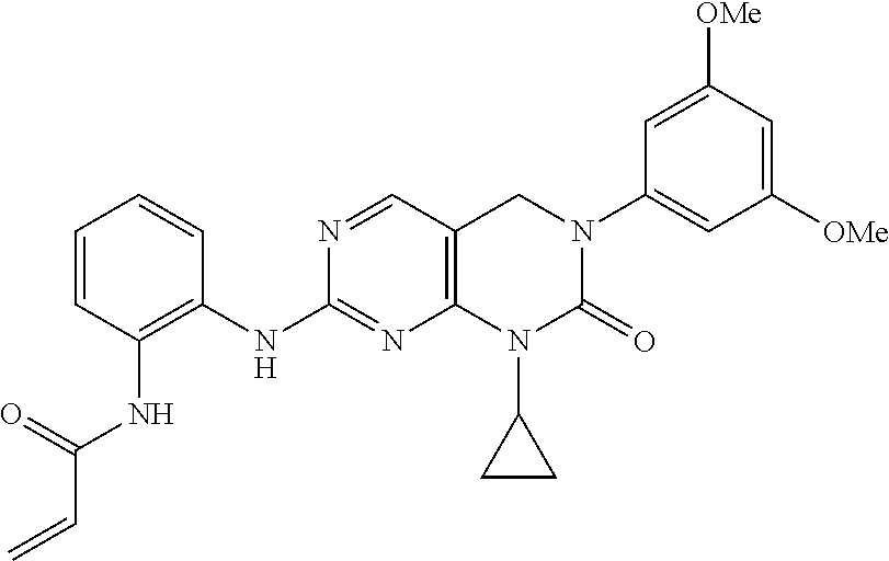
N(C1=NC2=C(C=N1)CN(C1=CC([OMe])=CC([OMe])=C1)C(=O)N2C1CC1)C1=C(NC(C=C)=O)C=CC=C1
